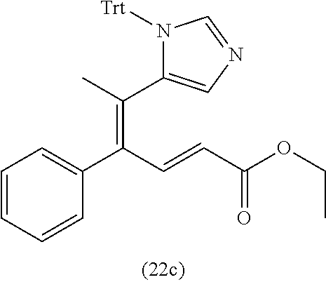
C(=C(C=CC(OCC)=O)C1=CC=CC=C1)(C)C1=CN=CN1[Trt]
